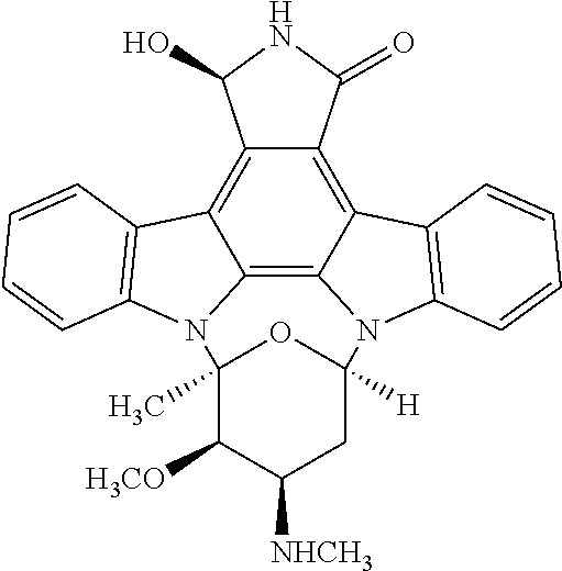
C12=C3C4=C5C(=C1C1=C(N2C2(C)C([H3CO])C([NHCH3])CC([H])(N3C3=C4C=CC=C3)O2)C=CC=C1)C(O)NC5=O
